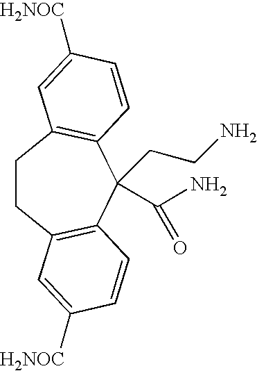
C1CC2=C(C(CCN)(C(N)=O)C3=C1C=C([H2NOC])C=C3)C=CC([H2NOC])=C2
